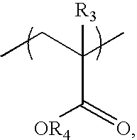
CCC(C)(C(=O)[OR4])[R3]
